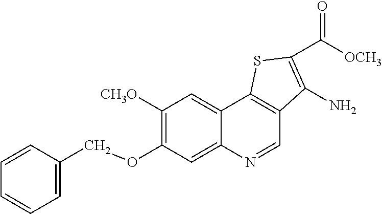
C1=C(COC2=C([CH3O])C=C3C(=C2)N=CC2=C3SC(C(=O)[OCH3])=C2N)C=CC=C1
